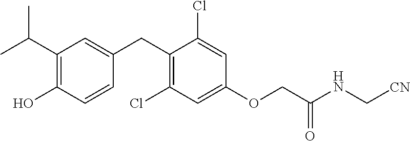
C1(CC2=CC(C(C)C)=C(O)C=C2)=C(Cl)C=C(OCC(NC[CN])=O)C=C1Cl
